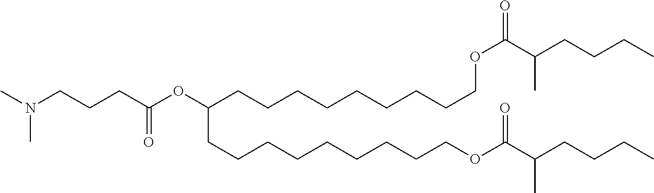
CN(CCCC(OC(CCCCCCCCCOC(=O)C(CCCC)C)CCCCCCCCCOC(C(CCCC)C)=O)=O)C
